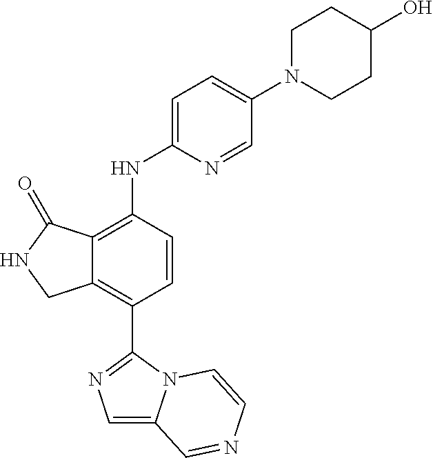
C1=C2N(C(C3=C4C(=C(NC5=CC=C(N6CCC(O)CC6)C=N5)C=C3)C(=O)NC4)=N1)C=CN=C2
